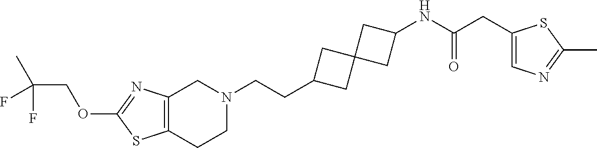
C12=C(CCN(CCC3CC4(C3)CC(NC(CC3=CN=C(C)S3)=O)C4)C1)SC(OCC(C)(F)F)=N2
